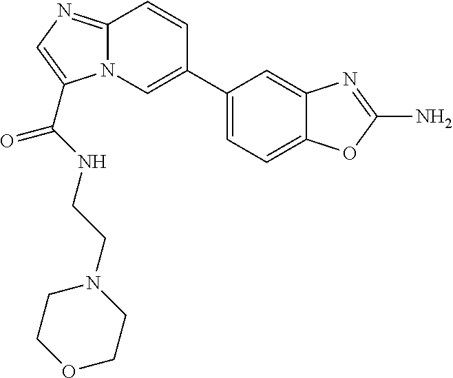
N12C(=NC=C1C(=O)NCCN1CCOCC1)C=CC(C1=CC=C3C(=C1)N=C(N)O3)=C2
